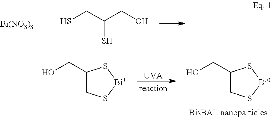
SCC(CO)S.[Bi(NO3)3].[UVA].OCC1CS[Bi0]S1.OCC1CS[Bi]S1
